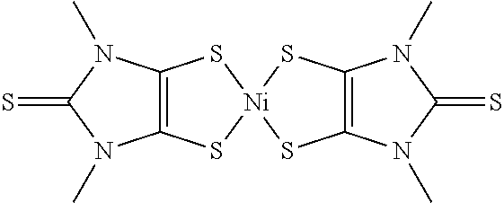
C12=C(S[Ni]3(S1)SC1=C(S3)N(C)C(=S)N1C)N(C)C(=S)N2C
